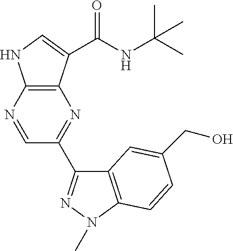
C12=C(N=CC(C3=NN(C)C4=C3C=C(CO)C=C4)=N1)NC=C2C(NC(C)(C)C)=O
